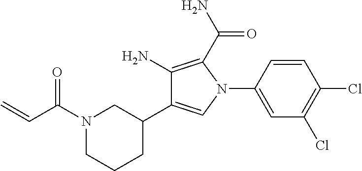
N1(C(C=C)=O)CCCC(C2=CN(C3=CC(Cl)=C(Cl)C=C3)C(C(=O)N)=C2N)C1
